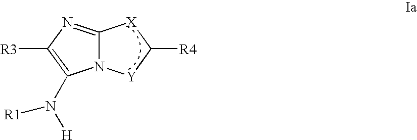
[R3]C1=C(N([R1])[H])N2C(=N1)[X]C([R4])[Y]2
